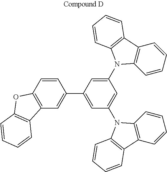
C1=C(N2C3=C(C=CC=C3)C3=C2C=CC=C3)C=C(N2C3=C(C=CC=C3)C3=C2C=CC=C3)C=C1C1=CC2=C(C=C1)OC1=C2C=CC=C1
